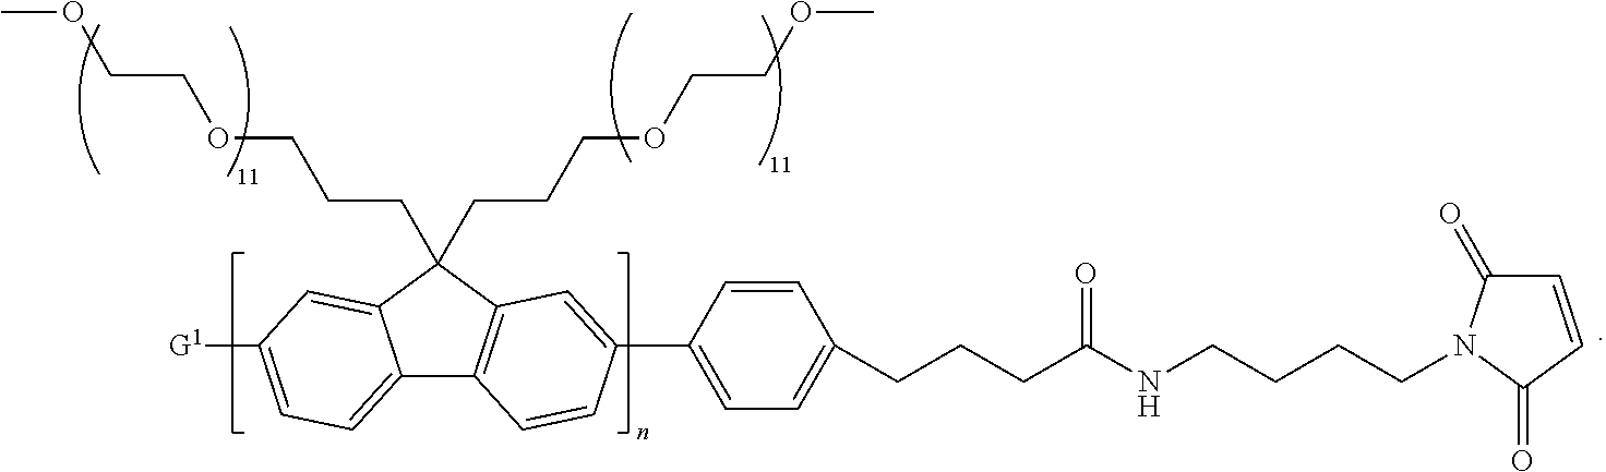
C12=CC=C([G1])C=C1C(CCCOCCOC)(CCCOCCOC)C1=C2C=CC(C2=CC=C(CCCC(=O)NCCCCN3C(=O)C=CC3=O)C=C2)=C1
